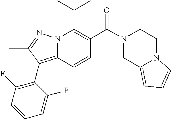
CC(C)C1=C(C(N2CCN3C(=CC=C3)C2)=O)C=CC2=C(C3=C(F)C=CC=C3F)C(C)=NN12
